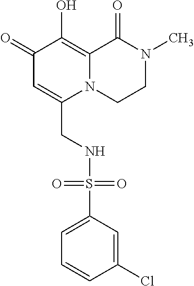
C1(=O)C=C(CNS(C2=CC=CC(Cl)=C2)(=O)=O)N2C(=C1O)C(=O)N(C)CC2
